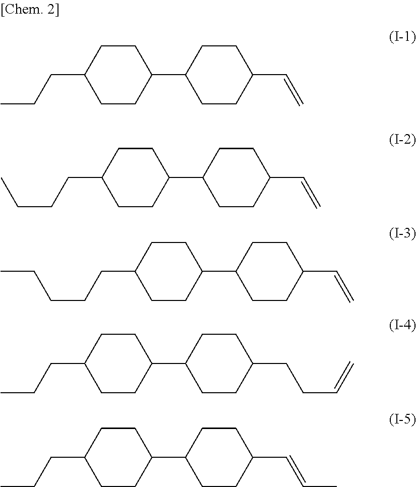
C(C1CCC(C2CCC(C=C)CC2)CC1)CC.C1(CCCC)CCC(C2CCC(C=C)CC2)CC1.C1(CCCCC)CCC(C2CCC(C=C)CC2)CC1.C1(CCC)CCC(C2CCC(CCC=C)CC2)CC1.C1(CCC)CCC(C2CCC(C=CC)CC2)CC1
